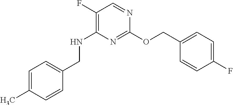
C1(F)=C(NCC2=CC=C(C)C=C2)N=C(OCC2=CC=C(F)C=C2)N=C1
